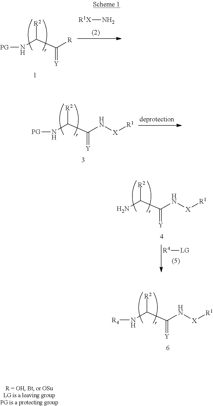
[PG]NC(C([R])=[Y])[R2].[R1X]N.[PG]NC(C(N[X][R1])=[Y])[R2].NC(C(N[X][R1])=[Y])[R2].[R4][LG].N(C(C(N[X][R1])=[Y])[R2])[R4]
